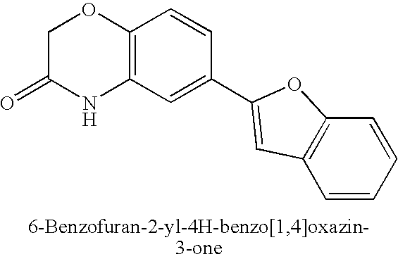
C12=C(C=C(C3=CC4=C(C=CC=C4)O3)C=C1)NC(=O)CO2
